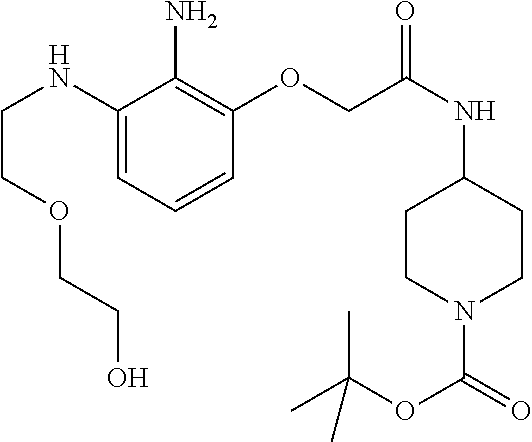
C1(NCCOCCO)=CC=CC(OCC(NC2CCN(C(=O)OC(C)(C)C)CC2)=O)=C1N
